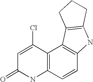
C12=C(C=CC3=C1C1=C(N3)CCC1)NC(=O)C=C2Cl
